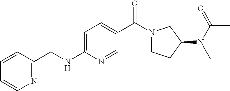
C1=CC(CNC2=CC=C(C(N3CCC(N(C(=O)C)C)C3)=O)C=N2)=NC=C1
